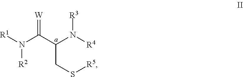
N([R2])(C(C(CS[R5])N([R4])[R3])=[W])[R1]
